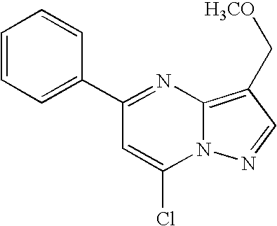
C1(C2=CC=CC=C2)=NC2=C(C[H3CO])C=NN2C(Cl)=C1
